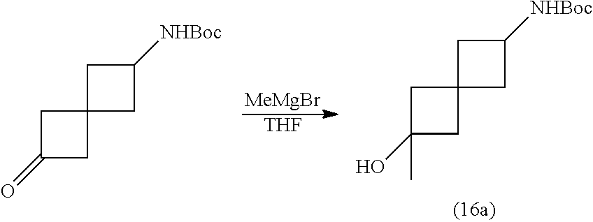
C1C2(CC1[NHBoc])CC(=O)C2.[MeMgBr].[THF].C1C2(CC1[NHBoc])CC(O)(C)C2
